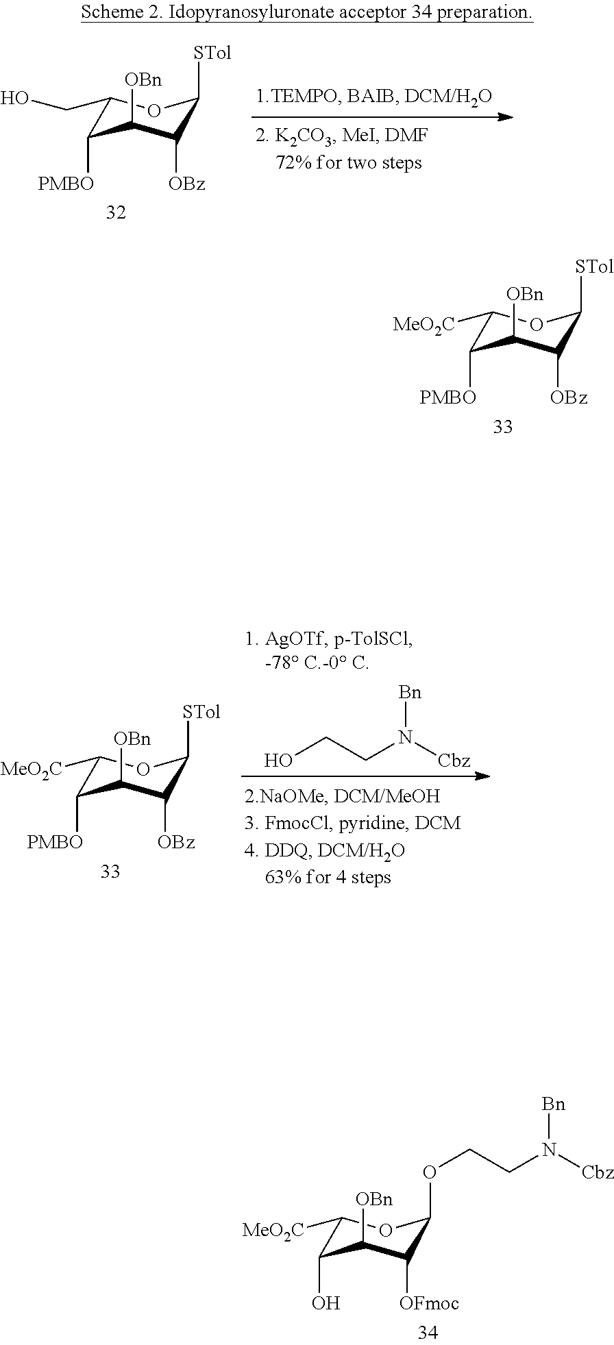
C1(CO)C([PMBO])C([OBn])C([OBz])C([STol])O1.C1([MeO2C])C([PMBO])C([OBn])C([OBz])C([STol])O1.OCCN([Cbz])[Bn].C1([MeO2C])C([PMBO])C([OBn])C([OBz])C([STol])O1.C1([MeO2C])C(O)C([OBn])C([OFmoc])C(OCCN([Cbz])[Bn])O1
